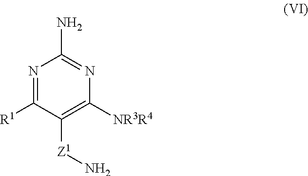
N1=C([R1])C([Z1]N)=C([NR3R4])N=C1N
